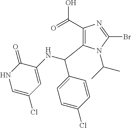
C1(C(=O)O)=C(C(NC2=CC(Cl)=CNC2=O)C2=CC=C(Cl)C=C2)N(C(C)C)C(Br)=N1
